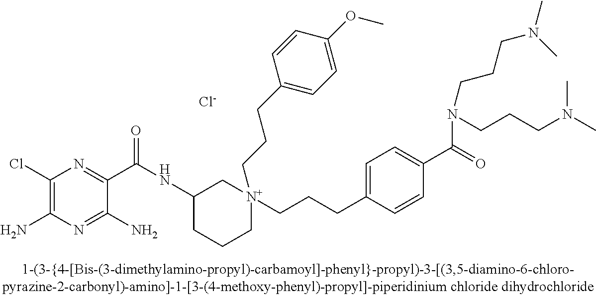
C1(Cl)=C(N)N=C(N)C(C(=O)NC2CCC[N+](CCCC3=CC=C(OC)C=C3)(CCCC3=CC=C(C(=O)N(CCCN(C)C)CCCN(C)C)C=C3)C2)=N1.[Cl-]
